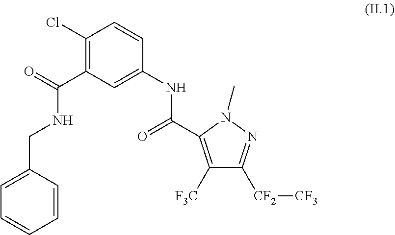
C1=CC(CNC(C2=C(Cl)C=CC(NC(=O)C3=C([F3C])C([CF2][CF3])=NN3C)=C2)=O)=CC=C1
